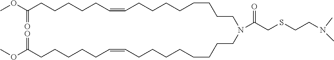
COC(CCCCCC=CCCCCCCCCN(CCCCCCCCC=CCCCCCC(OC)=O)C(CSCCN(C)C)=O)=O
